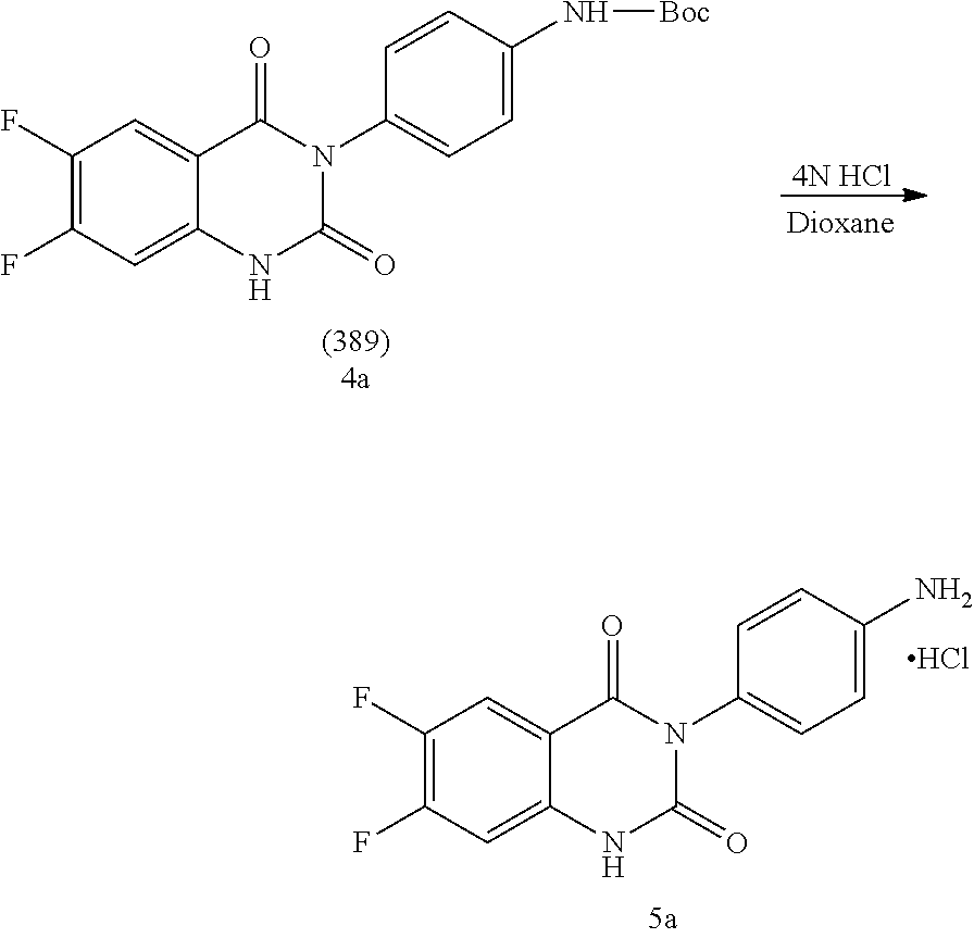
C1(F)=C(F)C=C2C(=C1)C(=O)N(C1=CC=C(N[Boc])C=C1)C(=O)N2.[4N HCl].C1(F)=C(F)C=C2C(=C1)C(=O)N(C1=CC=C(N)C=C1)C(=O)N2.Cl
